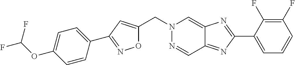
C(N1N=CC2=NC(C3=CC=CC(F)=C3F)=NC2=C1)C1=CC(C2=CC=C(OC(F)F)C=C2)=NO1
